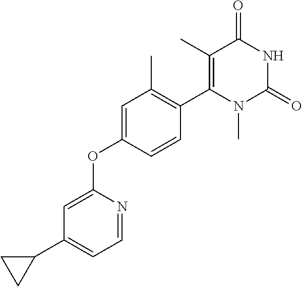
C1=C(OC2=CC(C)=C(C3=C(C)C(=O)NC(=O)N3C)C=C2)N=CC=C1C1CC1
